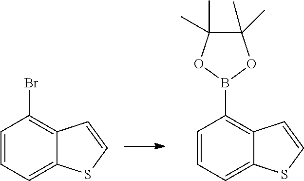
C1=CC=C2C(=C1Br)C=CS2.C1=CC=C2C(=C1B1OC(C)(C)C(C)(C)O1)C=CS2
